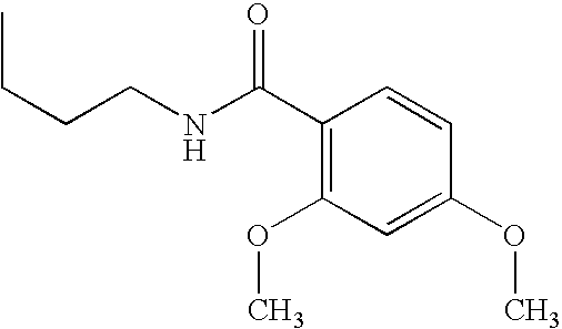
C1(C(NCCCC)=O)=C(OC)C=C(OC)C=C1
